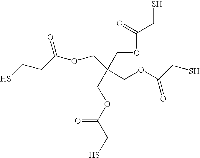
SCCC(OCC(COC(CS)=O)(COC(CS)=O)COC(CS)=O)=O
